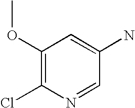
C1(OC)=C(Cl)N=CC(N)=C1
